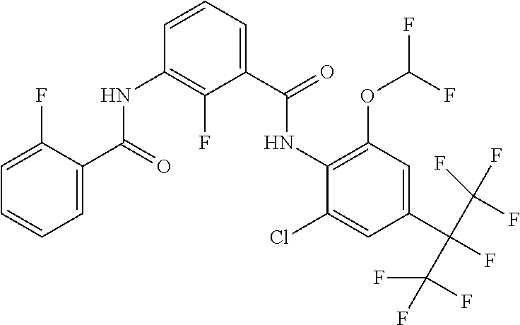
N(C1=C(OC(F)F)C=C(C(F)(C(F)(F)F)C(F)(F)F)C=C1Cl)C(C1=CC=CC(NC(C2=CC=CC=C2F)=O)=C1F)=O
